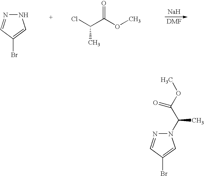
N1N=CC(Br)=C1.ClC(C(OC)=O)C.[Na].N1=CC(Br)=CN1C(C(OC)=O)C
